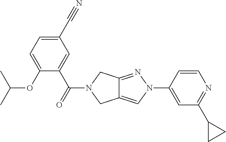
O(C1=CC=C(C#N)C=C1C(=O)N1CC2=CN(C3=CC(C4CC4)=NC=C3)N=C2C1)C(C)C
